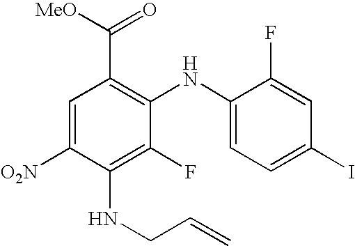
C1=C([O2N])C(NCC=C)=C(F)C(NC2=CC=C(I)C=C2F)=C1C([MeO])=O
